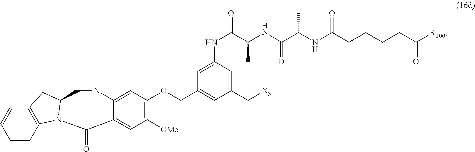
[X3]CC1=CC(NC(C(NC(C(NC(CCCCC([R100])=O)=O)C)=O)C)=O)=CC(COC2=C([OMe])C=C3C(=C2)N=CC2N(C3=O)C3=C(C=CC=C3)C2)=C1
